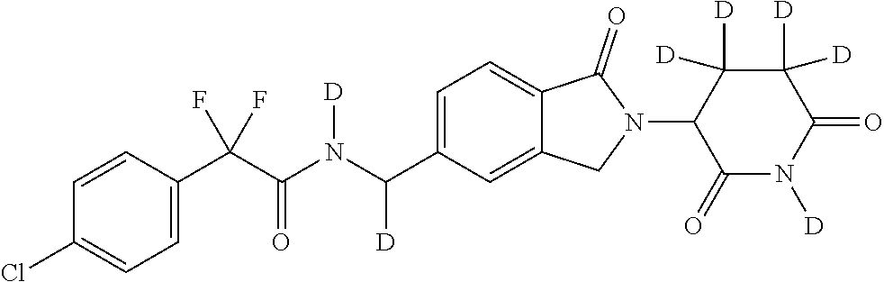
C1=CC(C(C(N(C(C2=CC=C3C(=C2)CN(C2C(=O)N([D])C(=O)C([D])([D])C2([D])[D])C3=O)[D])[D])=O)(F)F)=CC=C1Cl
